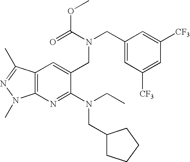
O(C(N(CC1=CC([CF3])=CC([CF3])=C1)CC1=CC2=C(N=C1N(CC)CC1CCCC1)N(C)N=C2C)=O)C
